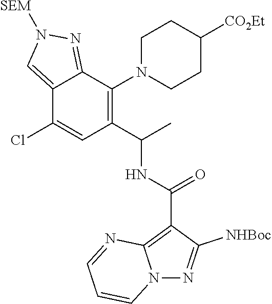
C12=CN([SEM])N=C1C(N1CCC([CO2Et])CC1)=C(C(C)NC(C1=C3N(N=C1[NHBoc])C=CC=N3)=O)C=C2Cl
